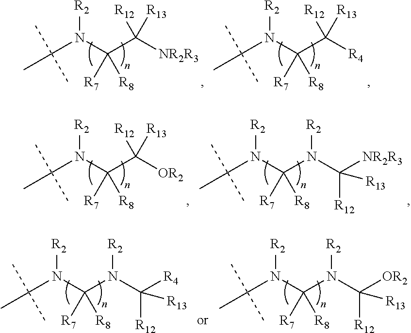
N(C(C([NR2R3])([R12])[R13])([R7])[R8])(C(C)(C)C)[R2].N(C(C([R4])([R12])[R13])([R7])[R8])(C(C)(C)C)[R2].N(C(C([OR2])([R12])[R13])([R7])[R8])(C(C)(C)C)[R2].N(C(N(C([NR2R3])([R12])[R13])[R2])([R7])[R8])(C(C)(C)C)[R2].N(C(N(C([R4])([R12])[R13])[R2])([R7])[R8])(C(C)(C)C)[R2].N(C(N(C([OR2])([R12])[R13])[R2])([R7])[R8])(C(C)(C)C)[R2]
